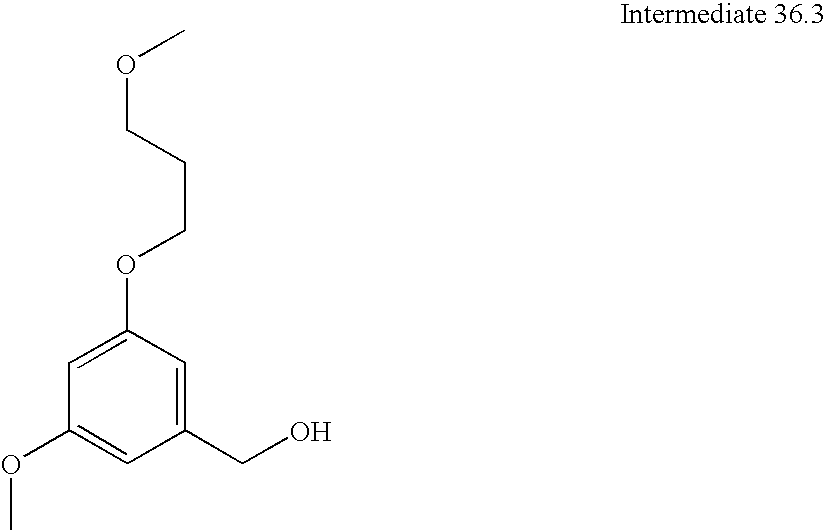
C1(CO)=CC(OCCCOC)=CC(OC)=C1
